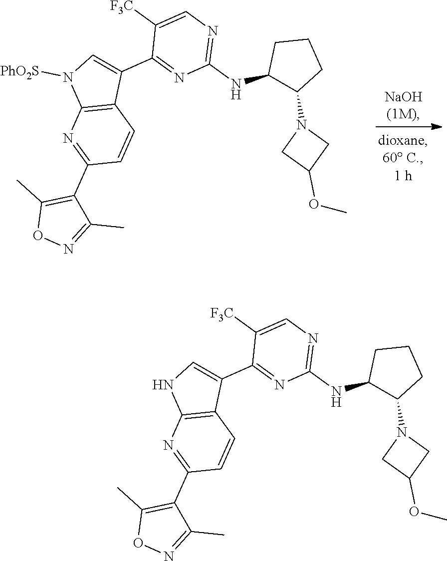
C1(NC2C(N3CC(OC)C3)CCC2)=NC=C([F3C])C(C2=CNC3=C2C=CC(C2=C(C)ON=C2C)=N3)=N1.C1(NC2C(N3CC(OC)C3)CCC2)=NC=C([F3C])C(C2=CN([PhO2S])C3=C2C=CC(C2=C(C)ON=C2C)=N3)=N1
